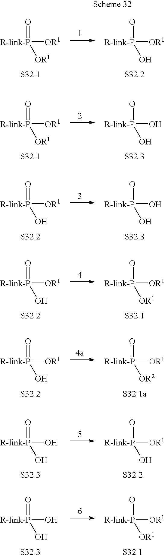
[R-link-P]([OR1])(=O)[OR1].[R-link-P]([OR1])(=O)O.[R-link-P]([OR1])(=O)[OR1].[R-link-P](O)(=O)O.[R-link-P]([OR1])(=O)O.[R-link-P](O)(=O)O.[R-link-P]([OR1])(=O)O.[R-link-P]([OR1])(=O)[OR1].[R-link-P]([OR1])(=O)O.[R-link-P]([OR1])(=O)[OR2].[R-link-P](O)(=O)O.[R-link-P]([OR1])(=O)O.[R-link-P](O)(=O)O.[R-link-P]([OR1])(=O)[OR1]
